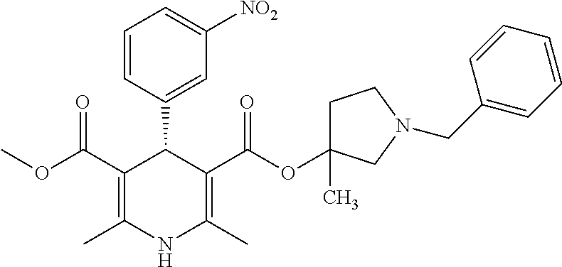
C1=CC(C2C(C(OC)=O)=C(C)NC(C)=C2C(=O)OC2(C)CCN(CC3=CC=CC=C3)C2)=CC([NO2])=C1
